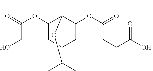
C1(OC(CO)=O)CC2CC(OC(CCC([OH])=O)=O)C1(C)OC2(C)C
